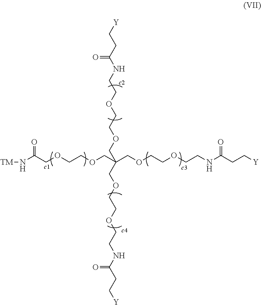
[TM]NC(COCCOCC(COCCOCCNC(CC[Y])=O)(COCCOCCNC(CC[Y])=O)COCCOCCNC(CC[Y])=O)=O
